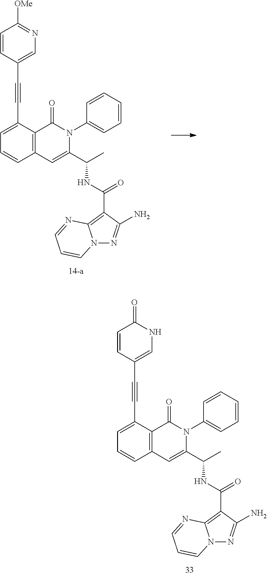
C1=C(C#CC2=CNC(=O)C=C2)C2=C(C=C1)C=C(C(C)NC(C1=C3N(N=C1N)C=CC=N3)=O)N(C1=CC=CC=C1)C2=O.C1=C(C#CC2=CN=C([OMe])C=C2)C2=C(C=C1)C=C(C(C)NC(C1=C3N(N=C1N)C=CC=N3)=O)N(C1=CC=CC=C1)C2=O
